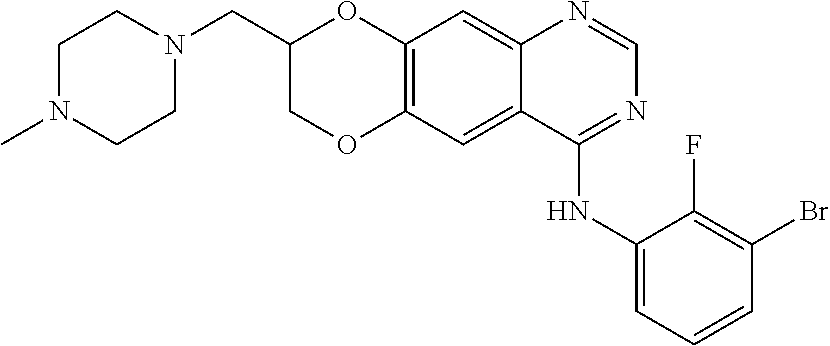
C12=C(OCC(CN3CCN(C)CC3)O1)C=C1C(=C2)N=CN=C1NC1=CC=CC(Br)=C1F
